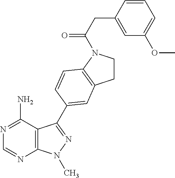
C1=NC2=C(C(N)=N1)C(C1=CC3=C(N(C(CC4=CC(OC)=CC=C4)=O)CC3)C=C1)=NN2C
